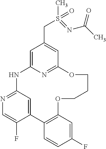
C1=C2N=C(C=C1CS(C)(=NC(=O)C)=O)OCCCOC1=C(C3=CC(=NC=C3F)N2)C=CC(F)=C1
